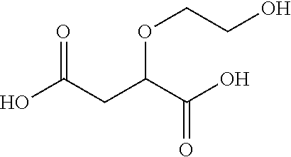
OC(C(CC(O)=O)OCCO)=O
